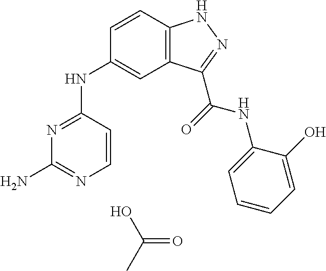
N1=C(NC2=CC3=C(C=C2)NN=C3C(=O)NC2=CC=CC=C2O)C=CN=C1N.OC(C)=O
